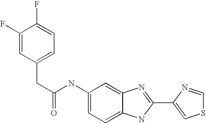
C1=C2C(=CC=C1NC(CC1=CC=C(F)C(F)=C1)=O)NC(C1=CSC=N1)=N2
